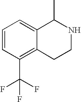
C1=CC(C(F)(F)F)=C2C(=C1)C(C)NCC2
